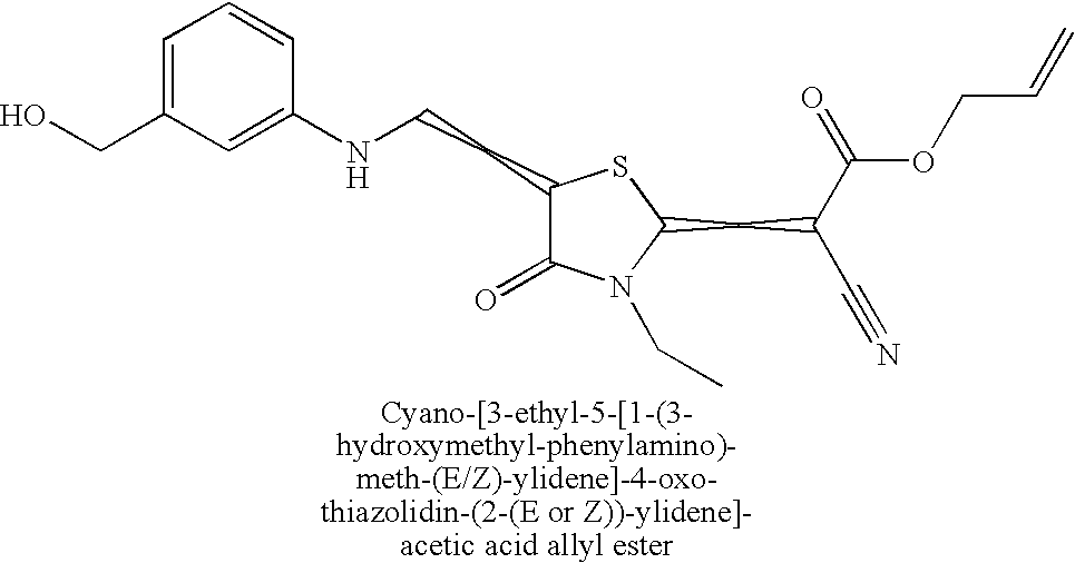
C1(CCNC2=CC(CO)=CC=C2)C(=O)N(CC)C(CC(C(=O)OCC=C)C#N)S1
